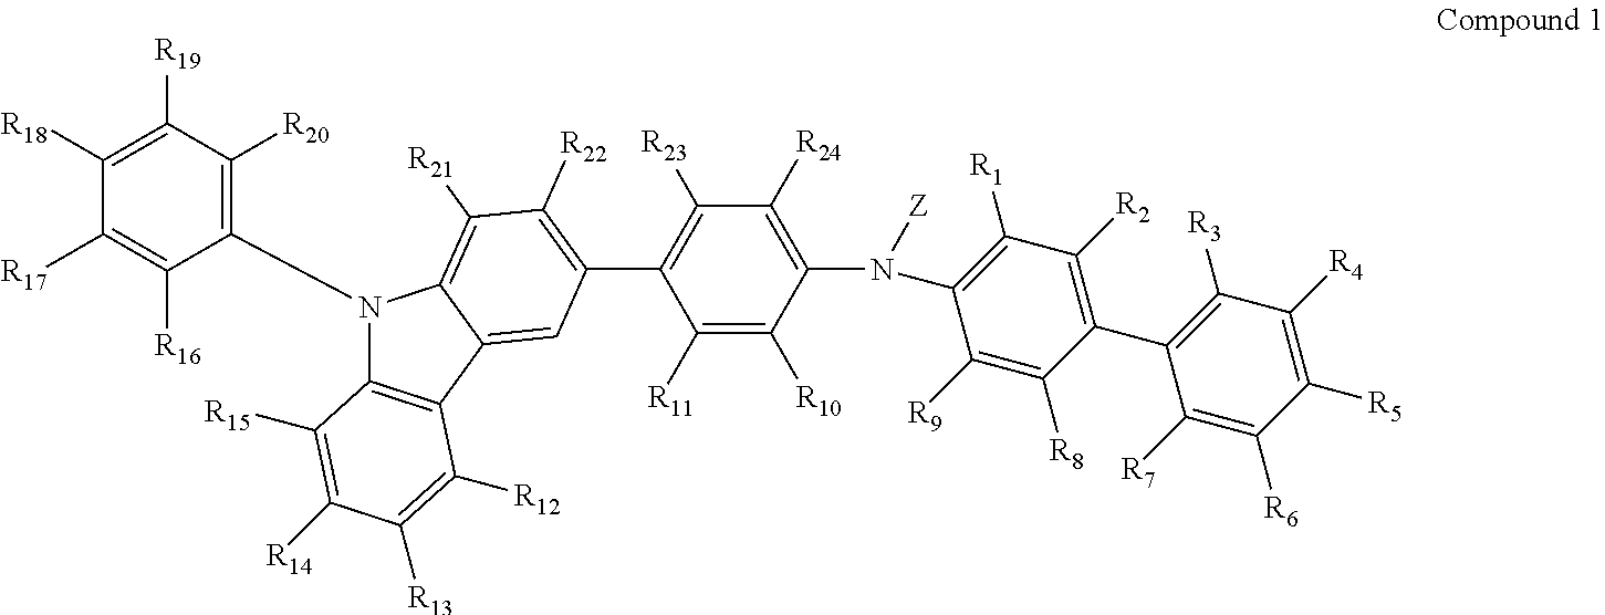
C1(N2C3=C(C4=CC(C5=C([R23])C([R24])=C(N([Z])C6=C([R1])C([R2])=C(C7=C([R3])C([R4])=C([R5])C([R6])=C7[R7])C([R8])=C6[R9])C([R10])=C5[R11])=C([R22])C([R21])=C24)C([R12])=C([R13])C([R14])=C3[R15])=C([R20])C([R19])=C([R18])C([R17])=C1[R16]
